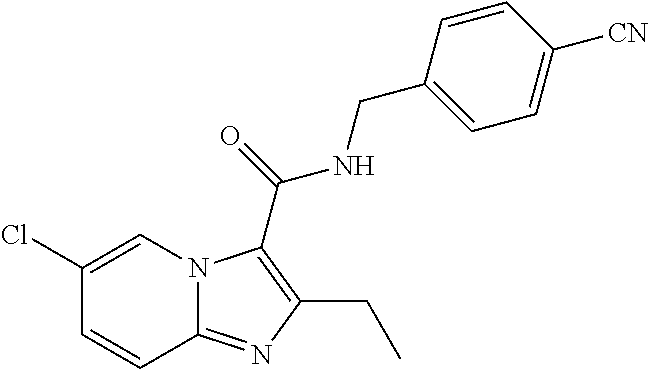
C1(Cl)=CN2C(=NC(CC)=C2C(=O)NCC2=CC=C([CN])C=C2)C=C1
